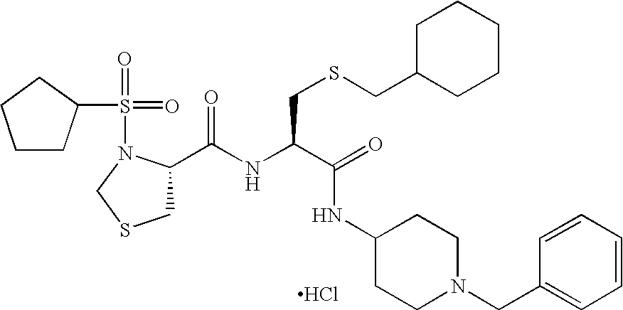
Cl.C1(C(NC(C(=O)NC2CCN(CC3=CC=CC=C3)CC2)CSCC2CCCCC2)=O)CSCN1S(=O)(=O)C1CCCC1
